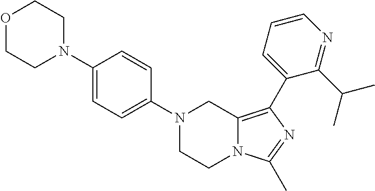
N1(C2=CC=C(N3CCOCC3)C=C2)CCN2C(=C(C3=CC=CN=C3C(C)C)N=C2C)C1
